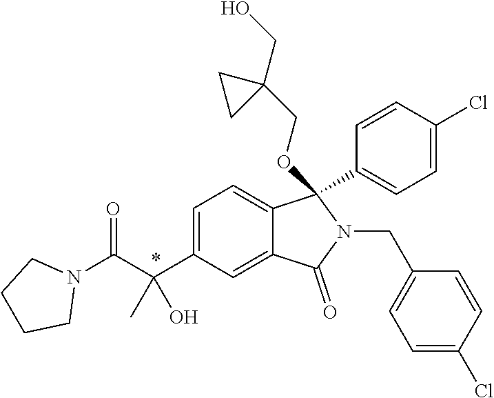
C1=C(C(C(N2CCCC2)=O)(C)O)C=C2C(=C1)C(C1=CC=C(Cl)C=C1)(OCC1(CO)CC1)N(CC1=CC=C(Cl)C=C1)C2=O
